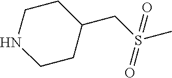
N1CCC(CS(C)(=O)=O)CC1
